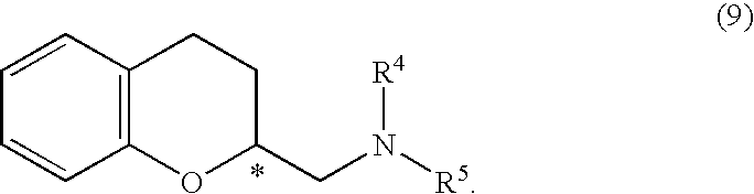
C12=C(C=CC=C1)CCC(CN([R4])[R5])O2
